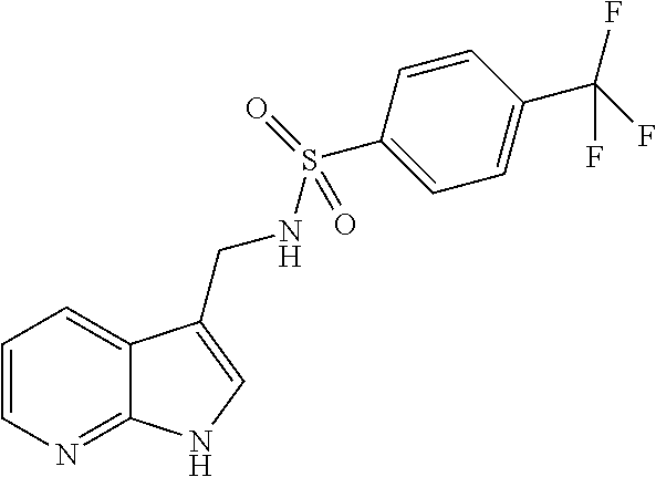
C1=CN=C2C(=C1)C(CNS(=O)(C1=CC=C(C(F)(F)F)C=C1)=O)=CN2
